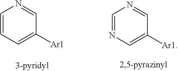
C1=NC=C([Ar1])C=N1.C1=CC=C([Ar1])C=N1
